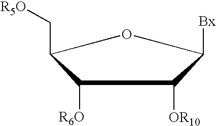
C1([R6O])C(C[R5O])OC([Bx])C1[OR10]
